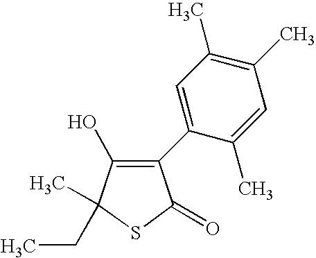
C1(C2=CC(C)=C(C)C=C2C)=C(O)C(C)(CC)SC1=O
